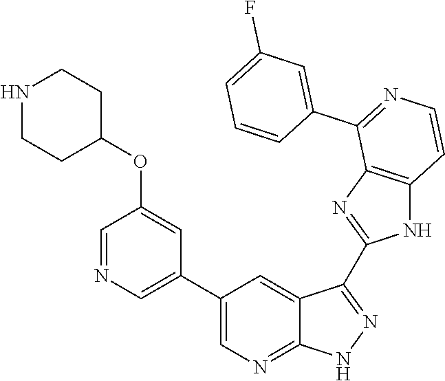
C1=NC=C(C2=CN=C3C(=C2)C(C2=NC4=C(N2)C=CN=C4C2=CC(F)=CC=C2)=N[N H]3)C=C1OC1CCNCC1
